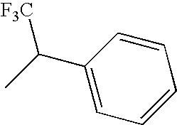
C1=CC=CC(C(C)[F3C])=C1
